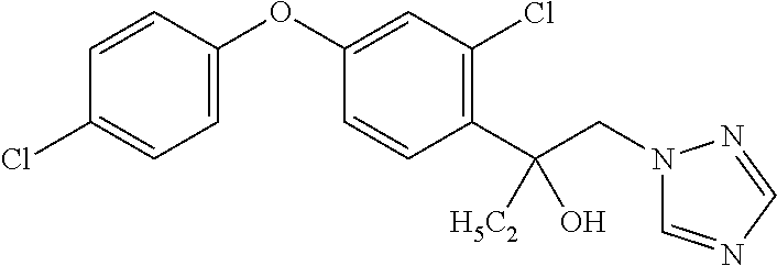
C1=C(OC2=CC(Cl)=C(C(CN3C=NC=N3)(O)[H5C2])C=C2)C=CC(Cl)=C1
